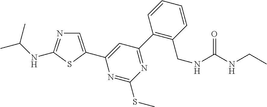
C1(C2=NC(SC)=NC(C3=CN=C(NC(C)C)S3)=C2)=C(CNC(=O)NCC)C=CC=C1
